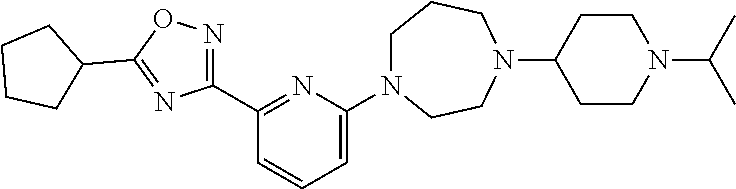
C1=C(N2CCCN(C3CCN(C(C)C)CC3)CC2)N=C(C2=NOC(C3CCCC3)=N2)C=C1
